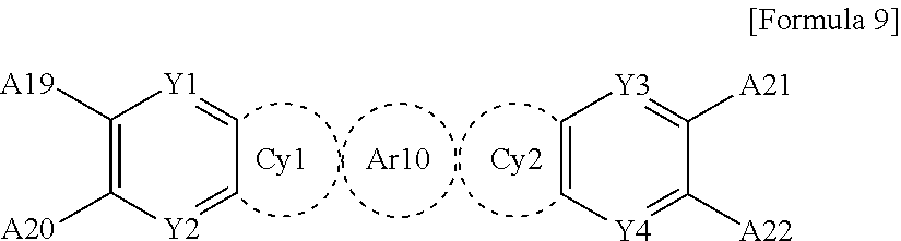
C1([A19])=C([A20])[Y2]=CC=[Y1]1.C1=C[Y4]=C([A22])C([A21])=[Y3]1.[Cy2].[Ar10]
